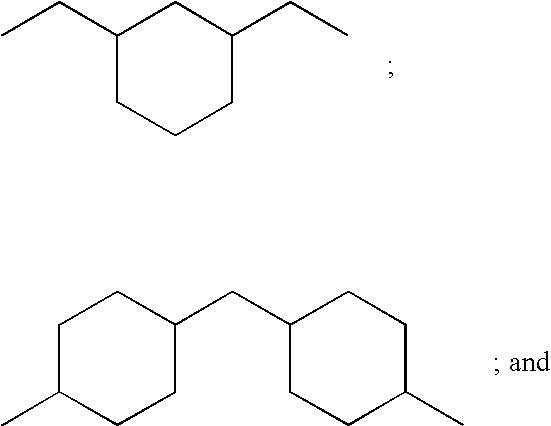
C1(CC)CCCC(CC)C1.C1C(C)CCC(CC2CCC(C)CC2)C1
